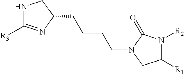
N1C([R3])=NC(CCCCN2CC([R1])N([R2])C2=O)C1
